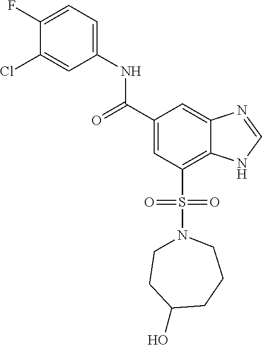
C1(F)=CC=C(NC(C2=CC(S(=O)(=O)N3CCC(O)CCC3)=C3C(=C2)N=CN3)=O)C=C1Cl
